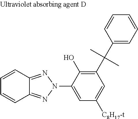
C1=CC2=NN(C3=CC([C8H17-t])=CC(C(C4=CC=CC=C4)(C)C)=C3O)N=C2C=C1
